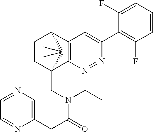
N1=NC2=C(C=C1C1=C(F)C=CC=C1F)C1CCC2(CN(C(=O)CC2=CN=CC=N2)CC)C1(C)C
